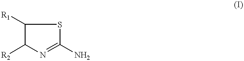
C1([R1])C([R2])N=C(N)S1
